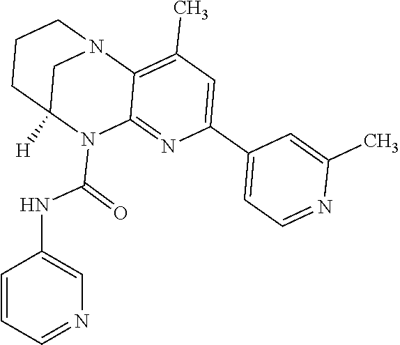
C1=CC=NC=C1NC(N1C2([H])CN(C3=C(C)C=C(C4=CC=NC(C)=C4)N=C13)CCC2)=O
